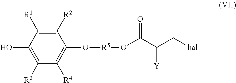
C1([R2])=C([R1])C(O)=C([R3])C([R4])=C1O[R5]OC(C(C[hal])[Y])=O
